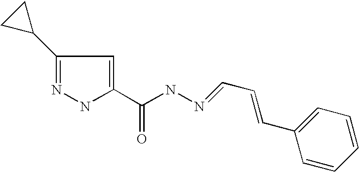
N1=C(C2CC2)C=C(C(NN=CC=CC2=CC=CC=C2)=O)N1
